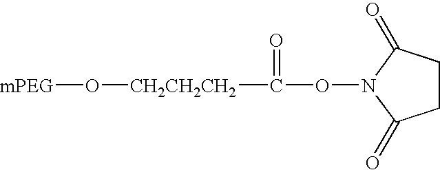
[mPEG]O[CH2CH2CH2]C(ON1C(=O)CCC1=O)=O
